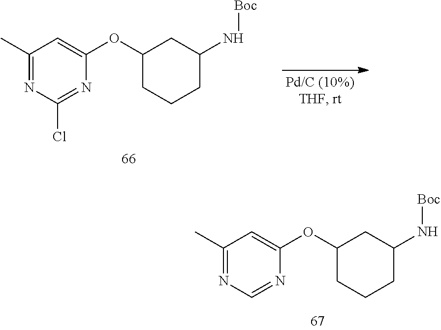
C1(OC2=CC(C)=NC(Cl)=N2)CCCC(N[Boc])C1.C1(OC2=CC(C)=NC=N2)CCCC(N[Boc])C1
